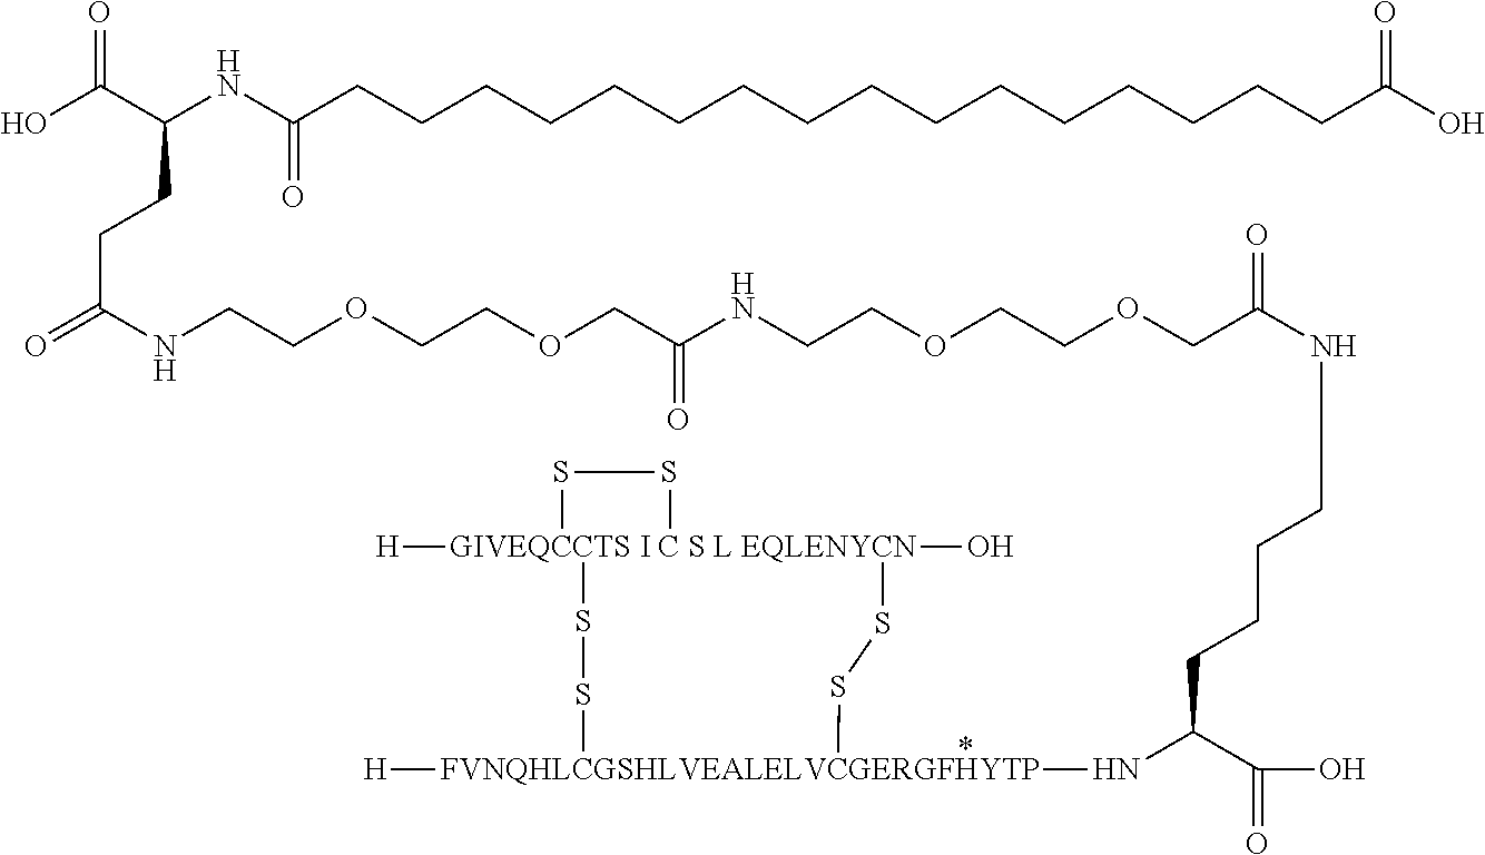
[GIVEQCCTS I C S L EQLENYCN]12([H])(O)(SS[FVNQHLCGSHLVEALELVCGERGFHYTP]([H])(NC(C(O)=O)CCCCNC(COCCOCCNC(COCCOCCNC(=O)CCC(C(O)=O)NC(CCCCCCCCCCCCCCCCC(O)=O)=O)=O)=O)SS1)SS2
